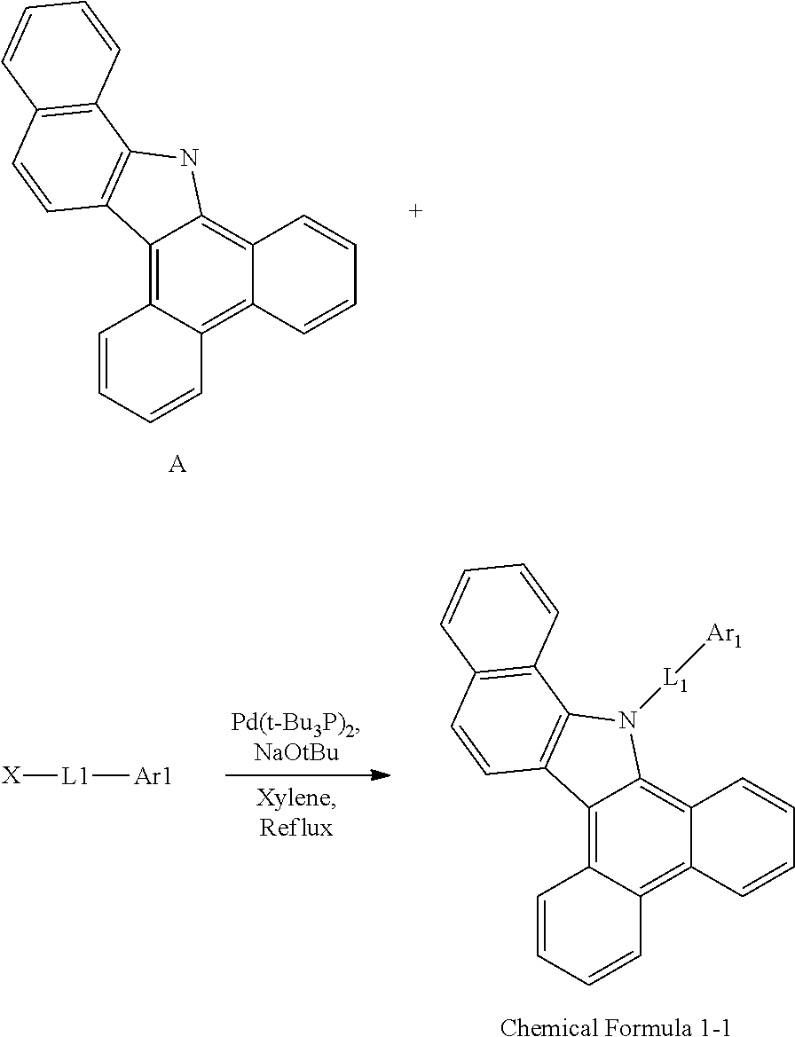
C12=C3C(=C4C(=C1NC1=C2C=CC2=C1C=CC=C2)C=CC=C4)C=CC=C3.[A].C12=C3C(=C4C(=C1N([L1][Ar1])C1=C2C=CC2=C1C=CC=C2)C=CC=C4)C=CC=C3.[Chemical Formula 1-1].[L1]([X])[Ar1]
